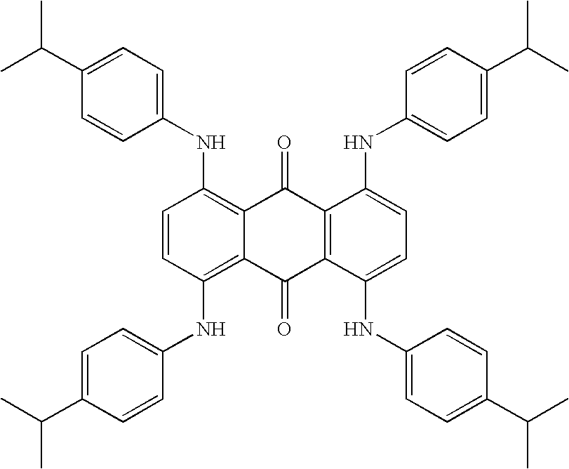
C1=CC(NC2=CC=C(C(C)C)C=C2)=C2C(=C1NC1=CC=C(C(C)C)C=C1)C(=O)C1=C(C2=O)C(NC2=CC=C(C(C)C)C=C2)=CC=C1NC1=CC=C(C(C)C)C=C1
